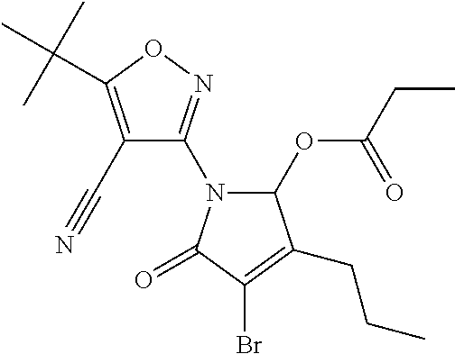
C1(C#N)=C(C(C)(C)C)ON=C1N1C(OC(CC)=O)C(CCC)=C(Br)C1=O
